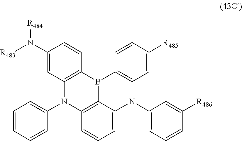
C12=C(B3C4=C(N1C1=CC=CC=C1)C=CC=C4N(C1=CC=CC([R486])=C1)C1=C3C=CC([R485])=C1)C=CC(N([R483])[R484])=C2
